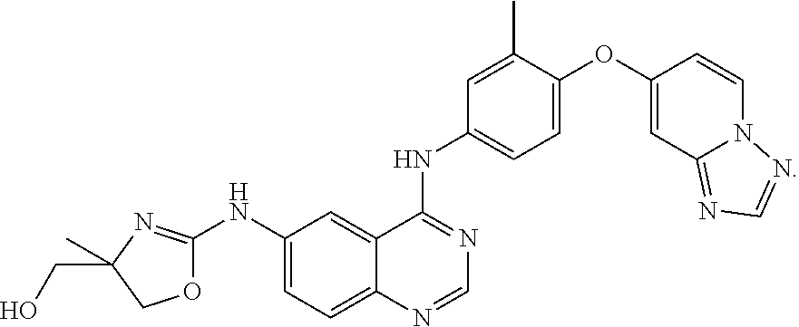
N(C1=CC=C2C(=C1)C(NC1=CC=C(OC3=CC4=NC=NN4C=C3)C(C)=C1)=NC=N2)C1=NC(C)(CO)CO1
